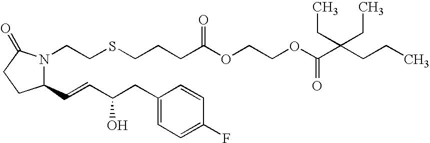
C1(C=CC(CC2=CC=C(F)C=C2)O)N(CCSCCCC(OCCOC(C(CCC)(CC)CC)=O)=O)C(=O)CC1
